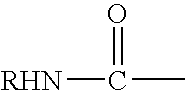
[RHN]C(C)=O
